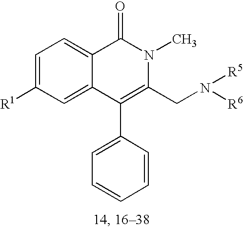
C1=C([R1])C=C2C(=C1)C(=O)N(C)C(CN([R6])[R5])=C2C1=CC=CC=C1
